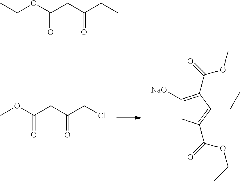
COC(CC(CCl)=O)=O.C1([NaO])=C(C(=O)OC)C(CC)=C(C(=O)OCC)C1.CCOC(CC(CC)=O)=O
